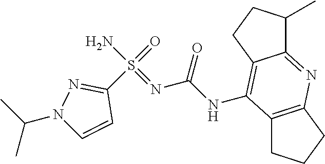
C12=C(CCC1)N=C1C(=C2NC(N=S(N)(=O)C2=NN(C(C)C)C=C2)=O)CCC1C
